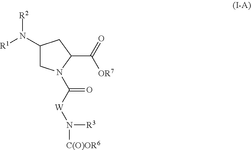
[R2]N(C1CN(C([W]N([C(O)OR6])[R3])=O)C(C(=O)[OR7])C1)[R1]
